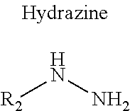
[R2]NN
